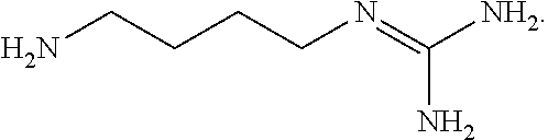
NCCCCN=C([NH2])N
